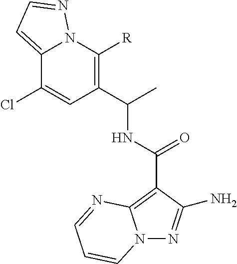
C(C)(C1=C([R])N2C(=CC=N2)C(Cl)=C1)NC(C1=C2N(N=C1N)C=CC=N2)=O
